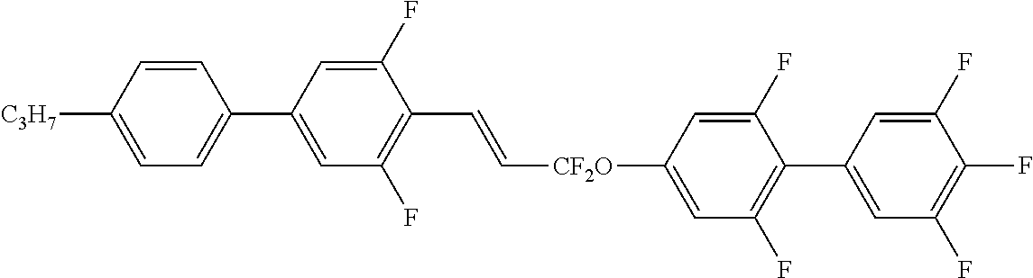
C1=CC([C3H7])=CC=C1C1=CC(F)=C(C=C[CF2O]C2=CC(F)=C(C3=CC(F)=C(F)C(F)=C3)C(F)=C2)C(F)=C1
